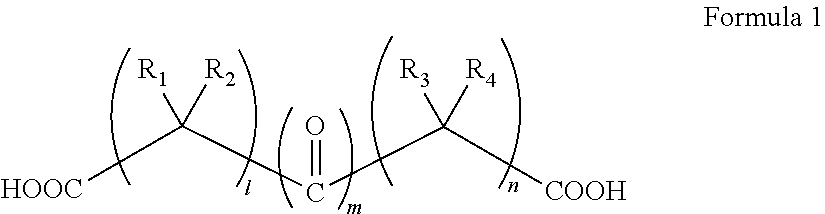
[HOOC]C(C(C([COOH])([R3])[R4])=O)([R1])[R2]
